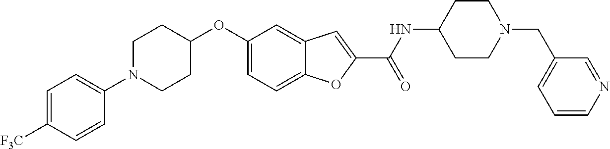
C1=C2C(=CC(OC3CCN(C4=CC=C([F3C])C=C4)CC3)=C1)C=C(C(=O)NC1CCN(CC3=CC=CN=C3)CC1)O2
